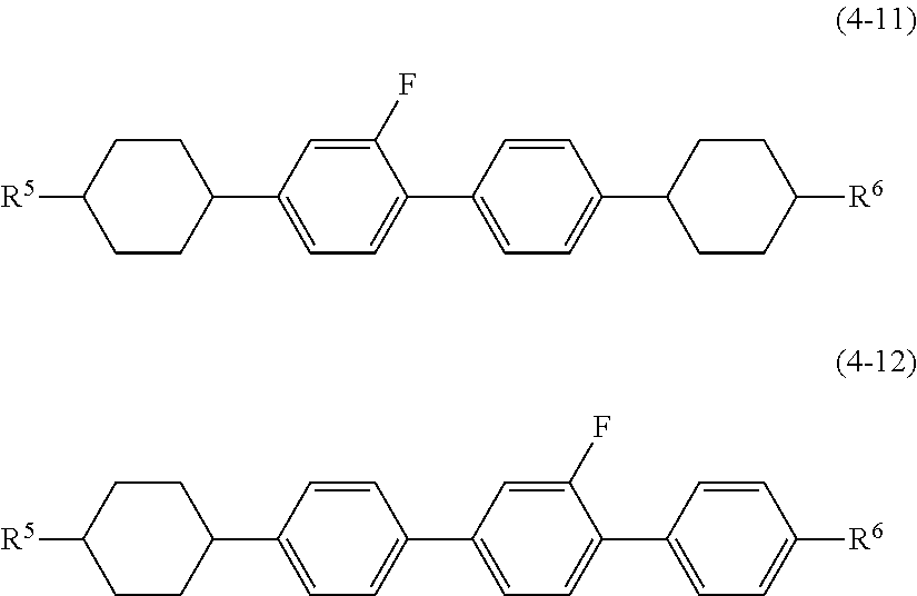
C1=CC(C2=CC=C(C3CCC([R5])CC3)C=C2F)=CC=C1C1CCC([R6])CC1.C1=C(F)C(C2=CC=C([R6])C=C2)=CC=C1C1=CC=C(C2CCC([R5])CC2)C=C1
